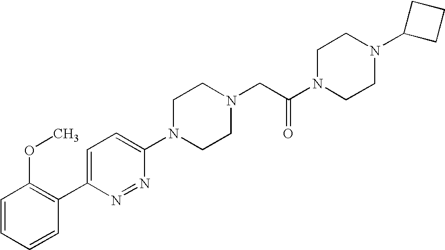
C1=CC(OC)=C(C2=CC=C(N3CCN(CC(N4CCN(C5CCC5)CC4)=O)CC3)N=N2)C=C1
